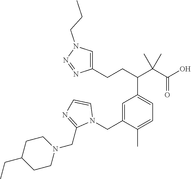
C1=C(CN2C=CN=C2CN2CCC(CC)CC2)C(C)=CC=C1C(C(C(O)=O)(C)C)CCC1=CN(CCC)N=N1
